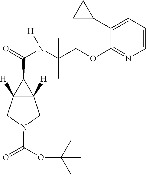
C12([H])C([H])(CN(C(OC(C)(C)C)=O)C1)C2C(=O)N(C(COC1=NC=CC=C1C1CC1)(C)C)[H]
